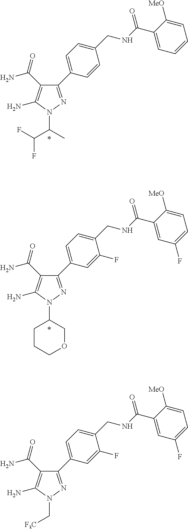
N1(C(C(F)F)C)N=C(C2=CC=C(CNC(C3=CC=CC=C3[MeO])=O)C=C2)C(C(N)=O)=C1N.N1(C2CCCOC2)N=C(C2=CC=C(CNC(C3=CC(F)=CC=C3[MeO])=O)C(F)=C2)C(C(N)=O)=C1N.N1(C[F3C])N=C(C2=CC=C(CNC(C3=CC(F)=CC=C3[MeO])=O)C(F)=C2)C(C(N)=O)=C1N
